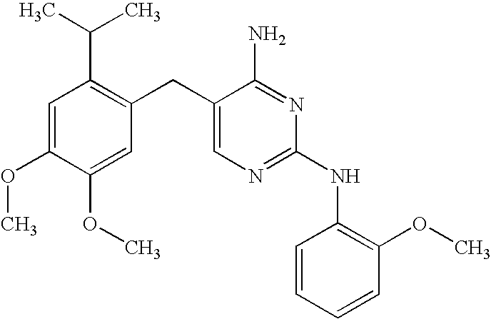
C1=C(OC)C(OC)=CC(CC2=CN=C(NC3=C(OC)C=CC=C3)N=C2N)=C1C(C)C
